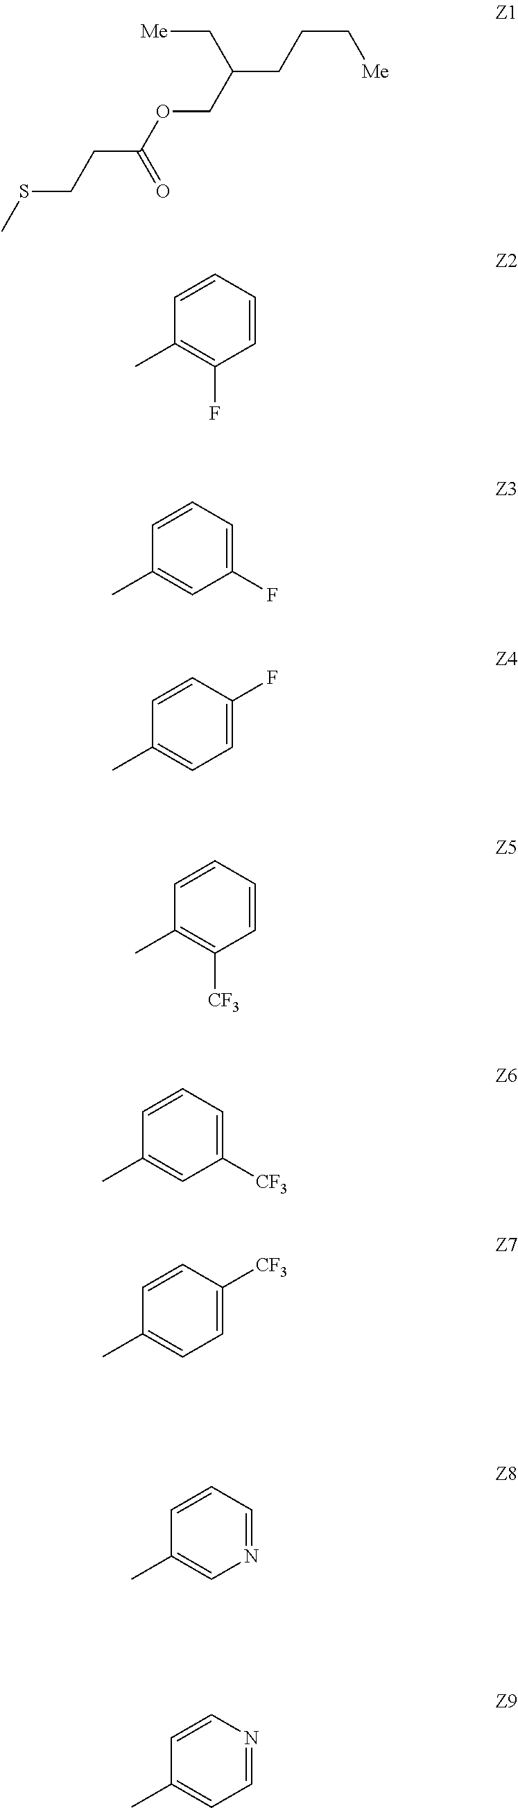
CSCCC(OCC(CCC[Me])C[Me])=O.C1=CC=CC(C)=C1F.C1(F)=CC=CC(C)=C1.C1=C(F)C=CC(C)=C1.C1=CC=CC(C)=C1[CF3].C1([CF3])=CC=CC(C)=C1.C1=C([CF3])C=CC(C)=C1.N1=CC=CC(C)=C1.C1=NC=CC(C)=C1
